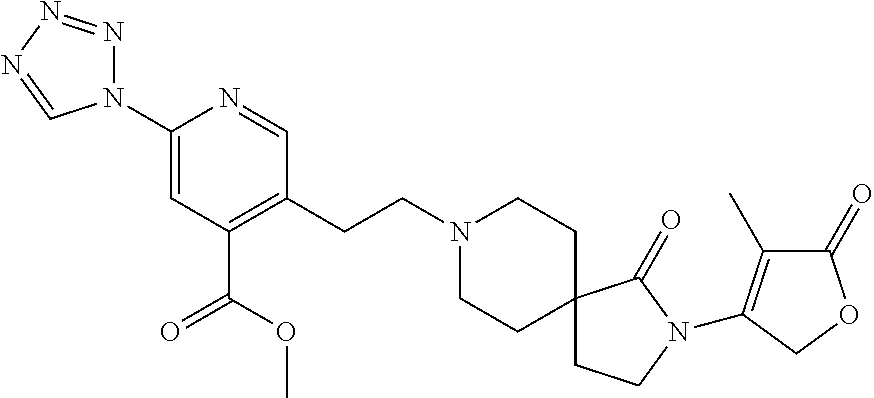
N1(C2=CC(C(OC)=O)=C(CCN3CCC4(CC3)CCN(C3=C(C)C(=O)OC3)C4=O)C=N2)N=NN=C1
